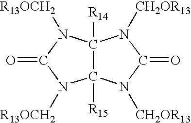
C12([R14])C([R15])(N([CH2OR13])C(=O)N1[CH2OR13])N([R13OCH2])C(=O)N2[R13OCH2]
